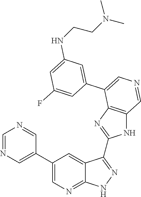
C1=C(C2=CN=CC3=C2N=C(C2=NNC4=NC=C(C5=CN=CN=C5)C=C42)N3)C=C(F)C=C1NCCN(C)C
